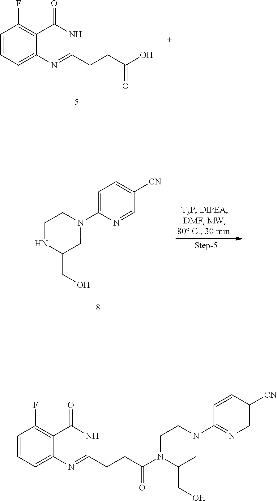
C1=CC=C2C(=C1F)C(=O)NC(CCC(O)=O)=N2.C1=C(N2CCNC(CO)C2)N=CC([CN])=C1.C1=CC=C2C(=C1F)C(=O)NC(CCC(N1C(CO)CN(C3=NC=C([CN])C=C3)CC1)=O)=N2
